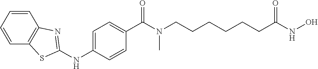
C1(NC2=NC3=C(C=CC=C3)S2)=CC=C(C(N(CCCCCCC(NO)=O)C)=O)C=C1
